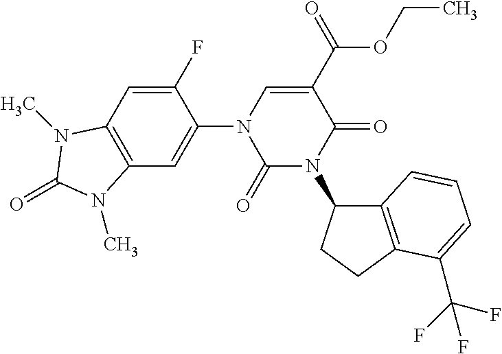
C1(F)=CC2=C(C=C1N1C(=O)N(C3C4=C(CC3)C(C(F)(F)F)=CC=C4)C(=O)C(C(OCC)=O)=C1)N(C)C(=O)N2C
